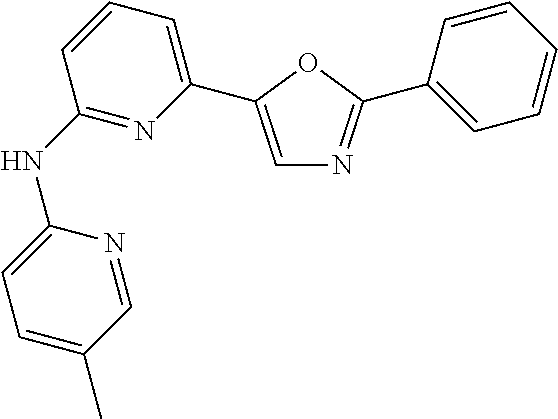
C1(NC2=NC(C3=CN=C(C4=CC=CC=C4)O3)=CC=C2)=CC=C(C)C=N1
